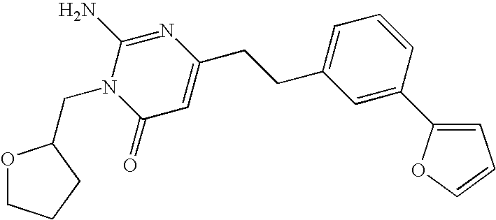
C(N1C(=O)C=C(CCC2=CC=CC(C3=CC=CO3)=C2)N=C1N)C1OCCC1
